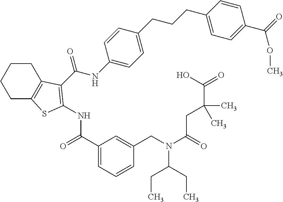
C1C2=C(CCC1)C(C(NC1=CC=C(CCCC3=CC=C(C(=O)OC)C=C3)C=C1)=O)=C(NC(C1=CC=CC(CN(C(=O)CC(C(O)=O)(C)C)C(CC)CC)=C1)=O)S2
